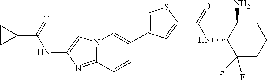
N12C(=NC(NC(C3CC3)=O)=C1)C=CC(C1=CSC(C(=O)NC3C(F)(F)CCCC3N)=C1)=C2
